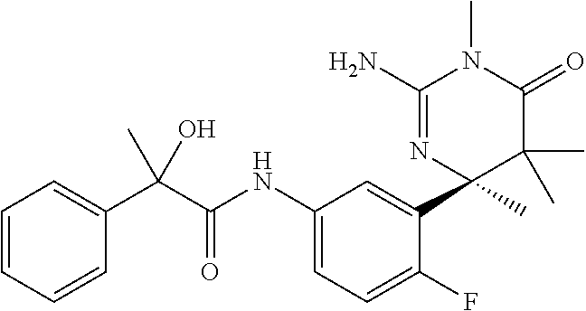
C1(C(C)(O)C(NC2=CC=C(F)C(C3(C)C(C)(C)C(=O)N(C)C(N)=N3)=C2)=O)=CC=CC=C1
